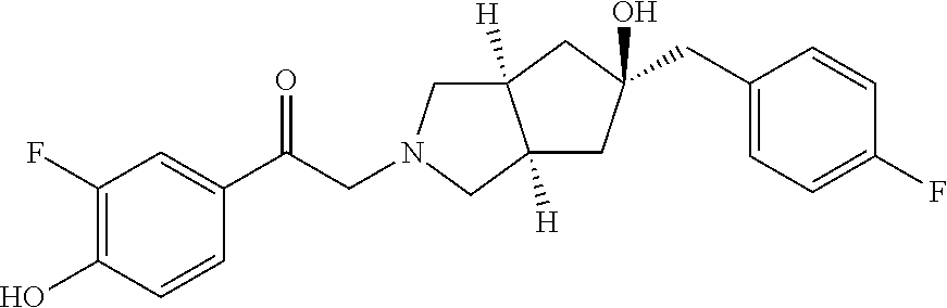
C12([H])CN(CC(=O)C3=CC(F)=C(O)C=C3)CC1([H])CC(O)(CC1=CC=C(F)C=C1)C2
